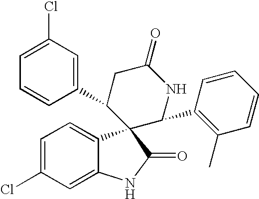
C1(C2CC(=O)NC(C3=C(C)C=CC=C3)C23C2=CC=C(Cl)C=C2NC3=O)=CC(Cl)=CC=C1
